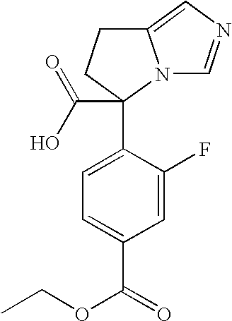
C12=CN=CN1C(C1=CC=C(C(=O)OCC)C=C1F)(C(O)=O)CC2
